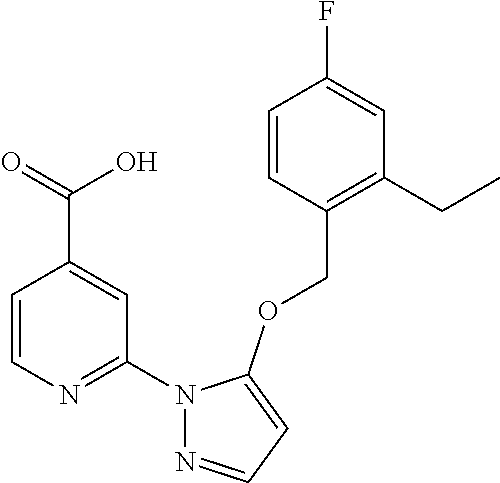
C1=CN=C(N2N=CC=C2OCC2=C(CC)C=C(F)C=C2)C=C1C(=O)O
